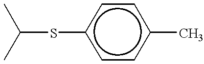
C(Sc1ccc(C)cc1)(C)C
